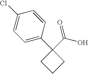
C1(Cl)=CC=C(C2(C(O)=O)CCC2)C=C1
